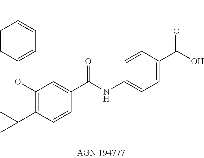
C1=CC(OC2=C(C(C)(C)C)C=CC(C(NC3=CC=C(C(=O)O)C=C3)=O)=C2)=CC=C1C
